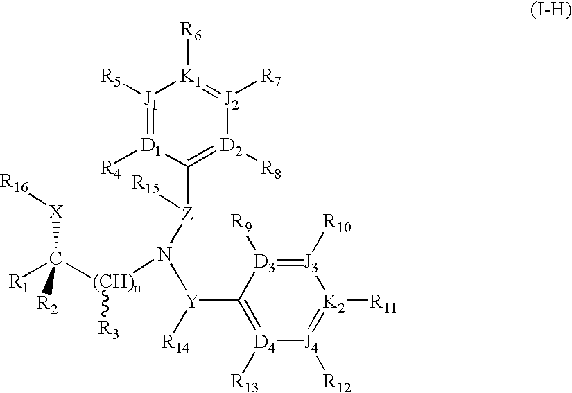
[J1]1([R5])=[D1]([R4])C([Z](N([Y](C2=[D4]([R13])[J4]([R12])=[K2]([R11])[J3]([R10])=[D3]2[R9])[R14])[(CH)n](C([X][R16])([R1])[R2])[R3])[R15])=[D2]([R8])[J2]([R7])=[K1]1[R6]
